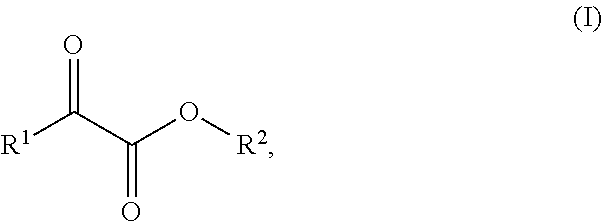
[R1]C(C(=O)O[R2])=O
